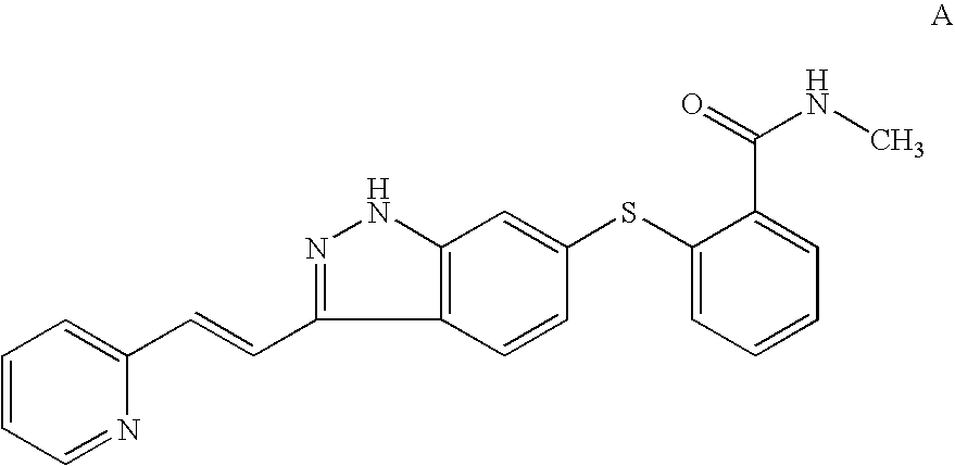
C1=CC2=C(C=C1SC1=CC=CC=C1C(=O)NC)NN=C2C=CC1=CC=CC=N1
